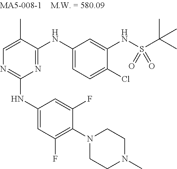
N1=C(NC2=CC=C(Cl)C(NS(C(C)(C)C)(=O)=O)=C2)C(C)=CN=C1NC1=CC(F)=C(N2CCN(C)CC2)C(F)=C1
